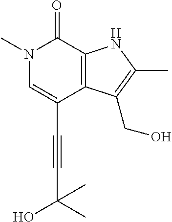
N1(C)C=C(C#CC(C)(C)O)C2=C(C1=O)NC(C)=C2CO
